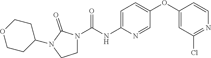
C1N(C(NC2=CC=C(OC3=CC(Cl)=NC=C3)C=N2)=O)C(=O)N(C2CCOCC2)C1
